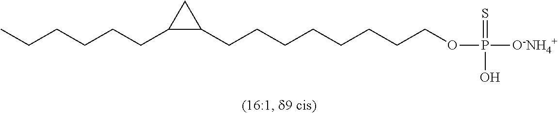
C1(CCCCCCCCOP([O-NH4+])(=S)O)C(CCCCCC)C1
